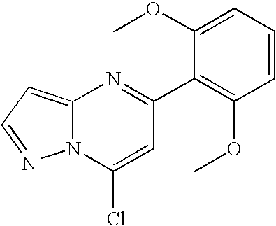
N12C(=CC=N1)N=C(C1=C(OC)C=CC=C1OC)C=C2Cl
